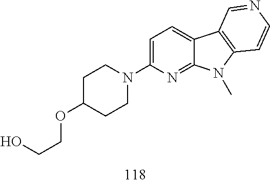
C1C(OCCO)CCN(C2=CC=C3C(=N2)N(C)C2=C3C=NC=C2)C1
